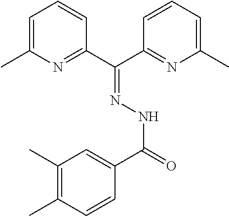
C1=C(C)N=C(C(C2=NC(C)=CC=C2)=NNC(=O)C2=CC(C)=C(C)C=C2)C=C1
